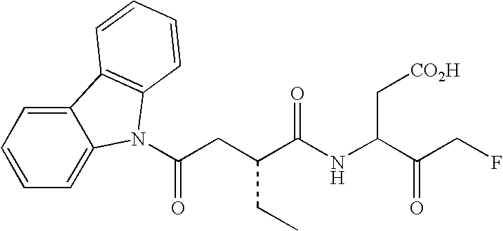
C12=CC=CC=C1N(C(=O)CC(CC)C(NC(C[CO2H])C(CF)=O)=O)C1=C2C=CC=C1
